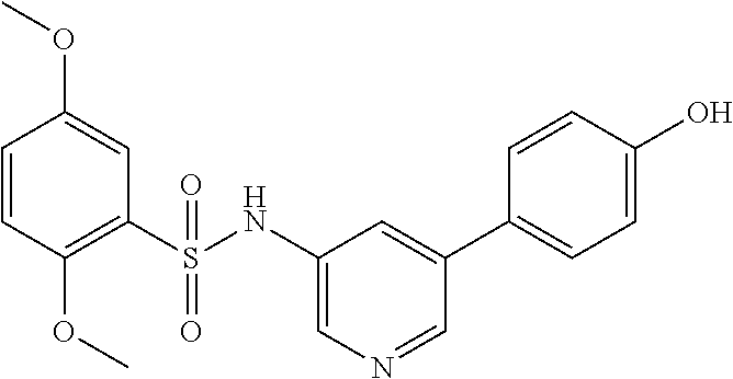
C1=CC(OC)=C(S(NC2=CN=CC(C3=CC=C(O)C=C3)=C2)(=O)=O)C=C1OC
